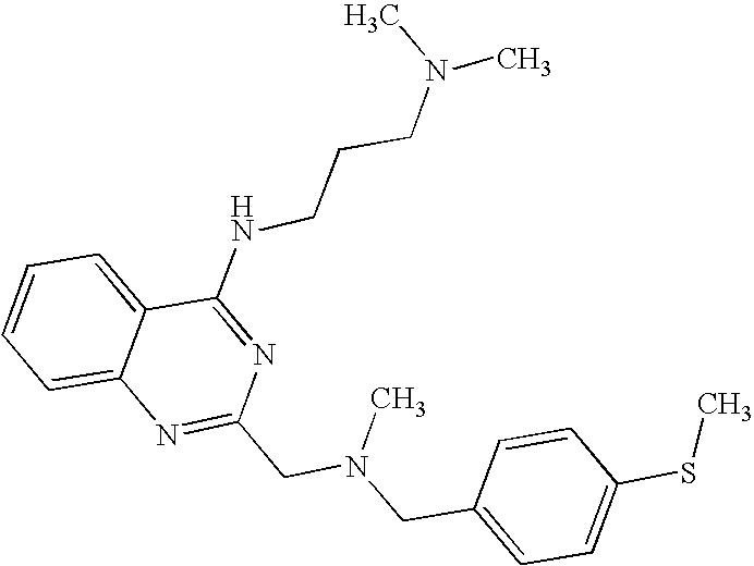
C1=CC=C2C(=C1)N=C(CN(CC1=CC=C(SC)C=C1)C)N=C2NCCCN(C)C
